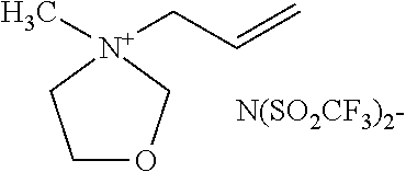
C1OC[N+](C)(CC=C)C1.[N(SO2CF3)2-]
